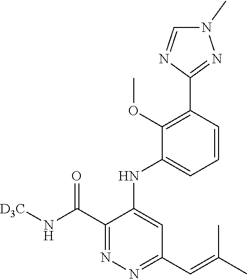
C1=CC(C2=NN(C)C=N2)=C(OC)C(NC2=CC(C=C(C)C)=NN=C2C(N[D3C])=O)=C1
